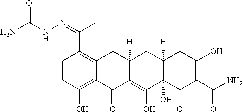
C1=CC(O)=C2C(=C1C(=NNC(N)=O)C)CC1([H])C(=C(O)C3(O)C([H])(C1)CC(O)=C(C(N)=O)C3=O)C2=O
